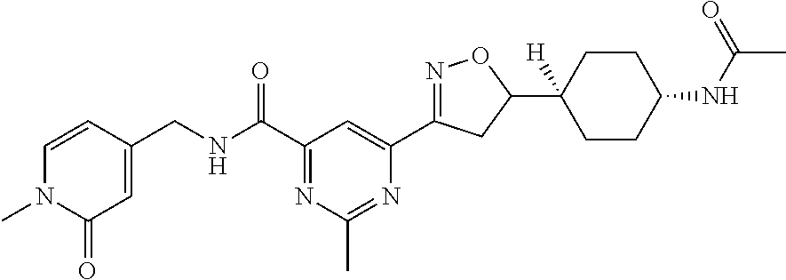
C1=CC(CNC(C2=NC(C)=NC(C3=NOC(C4([H])CCC(NC(C)=O)CC4)C3)=C2)=O)=CC(=O)N1C
